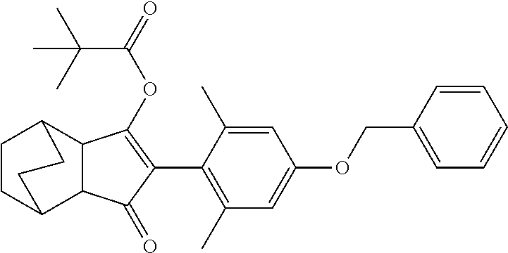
C1(=O)C(C2=C(C)C=C(OCC3=CC=CC=C3)C=C2C)=C(OC(=O)C(C)(C)C)C2C3CCC(C12)CC3
